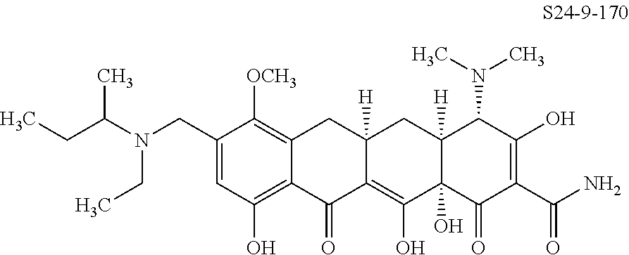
C1(CN(C(CC)C)CC)=CC(O)=C2C(=C1[OCH3])CC1([H])C(=C(O)C3(O)C([H])(C1)C(N(C)C)C(O)=C(C(N)=O)C3=O)C2=O
